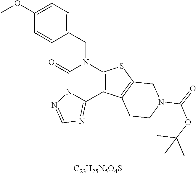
C1(OC)=CC=C(CN2C(=O)N3C(=NC=N3)C3=C2SC2=C3CCN(C(=O)OC(C)(C)C)C2)C=C1.[C23H25N5O4S]
